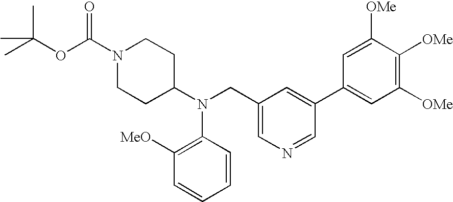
O(C(C)(C)C)C(N1CCC(N(CC2=CN=CC(C3=CC([OMe])=C([OMe])C([OMe])=C3)=C2)C2=C([MeO])C=CC=C2)CC1)=O
